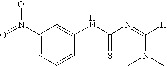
C1(N(O)=O)=CC=CC(NC(N=C([H])N(C)C)=S)=C1
